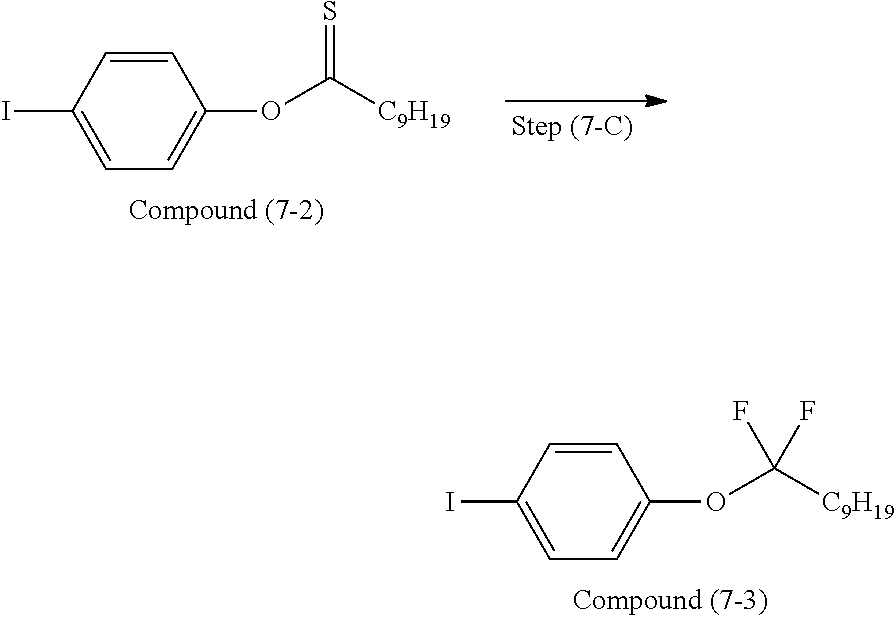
C1=CC(I)=CC=C1OC([C9H19])=S.C1=CC(I)=CC=C1OC([C9H19])(F)F
